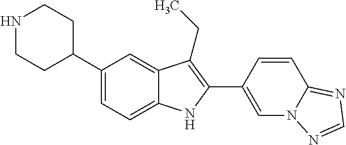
N1CCC(C2=CC=C3C(=C2)C(CC)=C(C2=CN4C(=NC=N4)C=C2)N3)CC1
